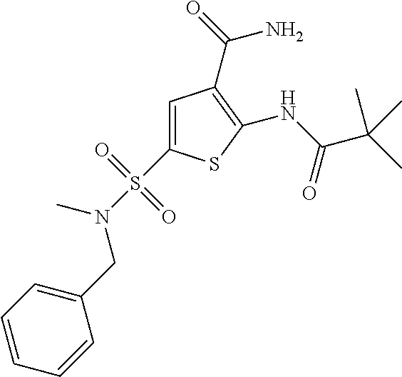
C1=C(S(N(CC2=CC=CC=C2)C)(=O)=O)SC(NC(C(C)(C)C)=O)=C1C(=O)N
